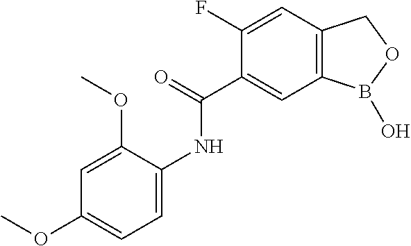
C1(F)=CC2=C(C=C1C(=O)NC1=CC=C(OC)C=C1OC)B(O)OC2
